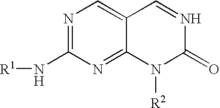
[R1]NC1=NC=C2C(=N1)N([R2])C(=O)N=C2
